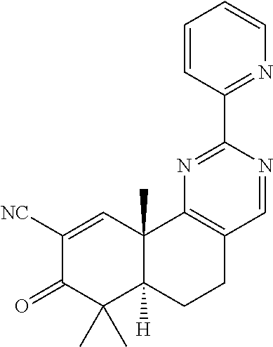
C1([NC])=CC2(C)C([H])(C(C)(C)C1=O)CCC1=C2N=C(C2=NC=CC=C2)N=C1
